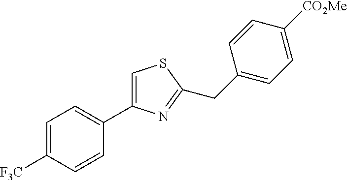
C1=C([F3C])C=CC(C2=CSC(CC3=CC=C([CO2Me])C=C3)=N2)=C1
